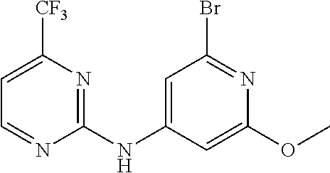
C1=C([CF3])N=C(NC2=CC(Br)=NC(OC)=C2)N=C1
